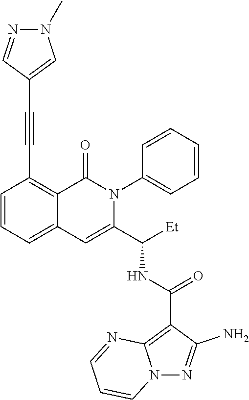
C1=CC=C2C(=C1C#CC1=CN(C)N=C1)C(=O)N(C1=CC=CC=C1)C(C([Et])NC(C1=C3N(N=C1N)C=CC=N3)=O)=C2
